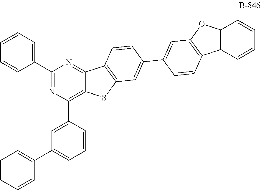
C1(C2=CC(C3=CC=CC=C3)=CC=C2)=C2C(=NC(C3=CC=CC=C3)=N1)C1=C(S2)C=C(C2=CC3=C(C=C2)C2=C(O3)C=CC=C2)C=C1
